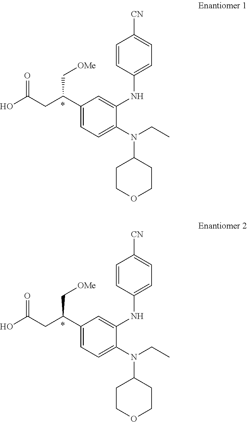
C1(N(C2CCOCC2)CC)=CC=C(C(CC(O)=O)C[OMe])C=C1NC1=CC=C([CN])C=C1.C1(N(C2CCOCC2)CC)=CC=C(C(CC(O)=O)C[OMe])C=C1NC1=CC=C([CN])C=C1
